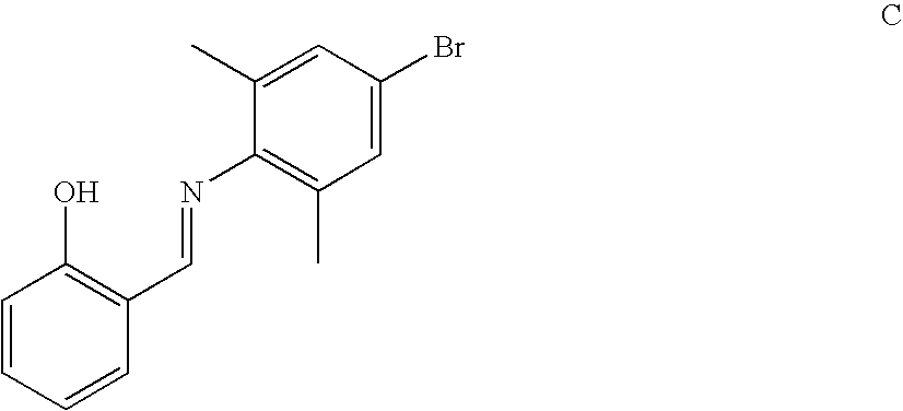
C1=CC(O)=C(C=NC2=C(C)C=C(Br)C=C2C)C=C1
